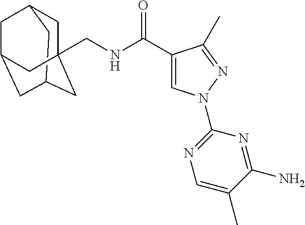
C1C2CC3CC(CC1(CNC(C1=CN(C4=NC=C(C)C(N)=N4)N=C1C)=O)C3)C2
